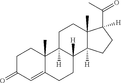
C1(=O)C=C2C(C)(CC1)C1([H])C([H])(CC2)C2([H])C(C)(CC1)C([H])(C(C)=O)CC2
